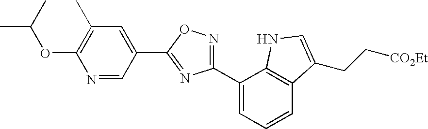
C1(C2=CC=CC3=C2NC=C3CC[CO2Et])=NOC(C2=CC(C)=C(OC(C)C)N=C2)=N1
